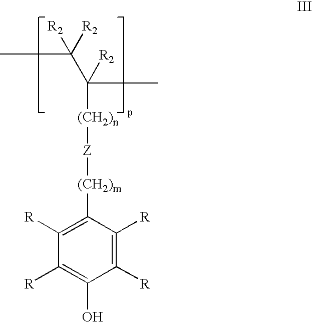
C1([R])=C([(CH2)m][Z][(CH2)n]C(C)(C([R2])(C)[R2])[R2])C([R])=C([R])C(O)=C1[R]
